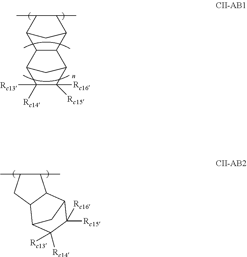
C12C(C)C(C)C(C1)C1C2C2C([Rc16])([Rc15])C([Rc13])([Rc14])C1C2.C1C2C(C3C([Rc15])([Rc16])C([Rc14])([Rc13])C2C3)C(C)C1C
